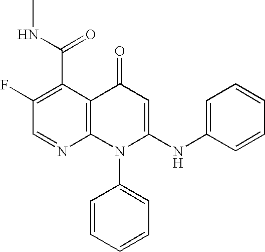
C1=NC2=C(C(C(NC)=O)=C1F)C(=O)C=C(NC1=CC=CC=C1)N2C1=CC=CC=C1
